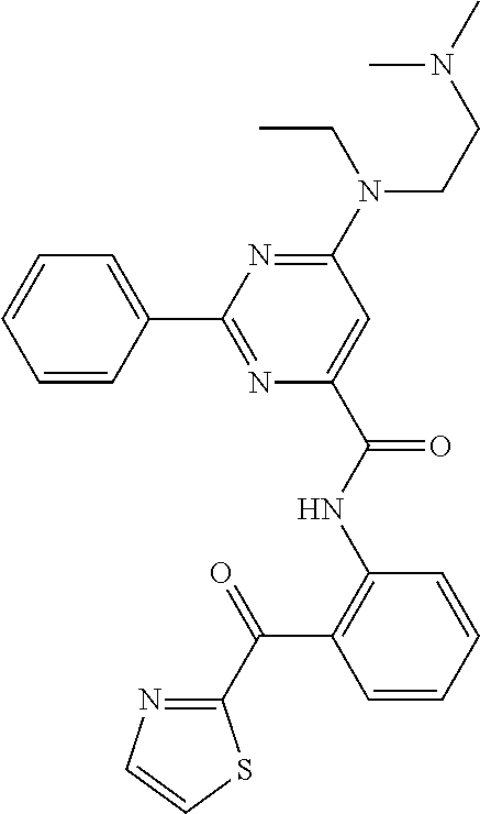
C1=CC=CC(C2=NC(C(NC3=C(C(C4=NC=CS4)=O)C=CC=C3)=O)=CC(N(CCN(C)C)CC)=N2)=C1
